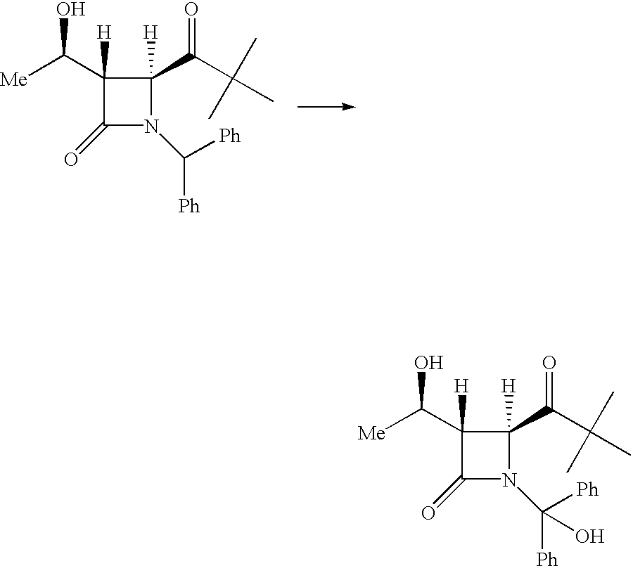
C1([H])(C([Me])O)C(=O)N(C([Ph])([Ph])O)C1([H])C(=O)C(C)(C)C.C1([H])(C([Me])O)C(=O)N(C([Ph])[Ph])C1([H])C(=O)C(C)(C)C
